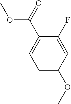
C1=C(OC)C=C(F)C(C(=O)OC)=C1
